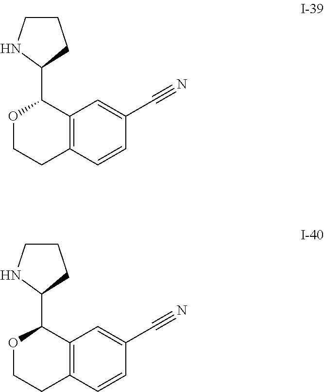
C12=C(C=CC(C#N)=C1)CCOC2C1CCCN1.C12=C(C=CC(C#N)=C1)CCOC2C1CCCN1
